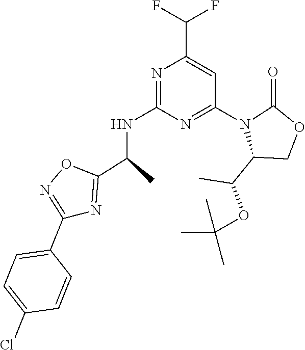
N1=C(NC(C2=NC(C3=CC=C(Cl)C=C3)=NO2)C)N=C(N2C(C(C)OC(C)(C)C)COC2=O)C=C1C(F)F
